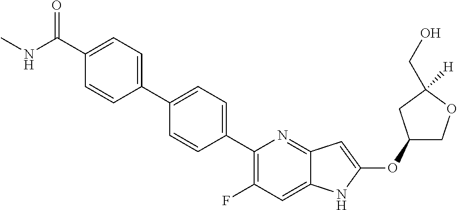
C1(OC2=CC3=NC(C4=CC=C(C5=CC=C(C(NC)=O)C=C5)C=C4)=C(F)C=C3N2)COC([H])(CO)C1
